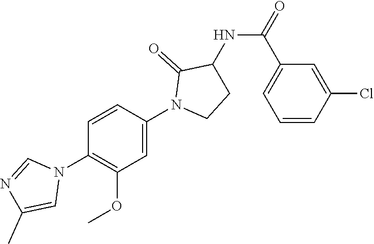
C1=CC(N2C=NC(C)=C2)=C(OC)C=C1N1CCC(NC(C2=CC=CC(Cl)=C2)=O)C1=O
